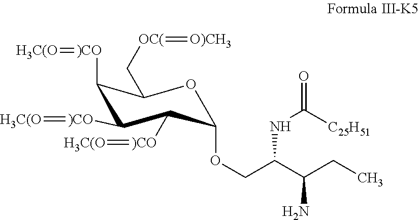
C(C(C(CC)N)NC(=O)[C25H51])OC1OC(C[OC(]=[O)CH3])C([)CO]=[H3C(O])C([)CO]=[H3C(O])C1[)CO]=[H3C(O]
